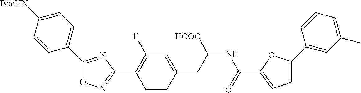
C1(C2=C(F)C=C(CC(NC(=O)C3=CC=C(C4=CC(C)=CC=C4)O3)[HOOC])C=C2)=NOC(C2=CC=C([BocHN])C=C2)=N1
